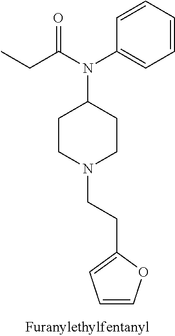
C1=COC(CCN2CCC(N(C(CC)=O)C3=CC=CC=C3)CC2)=C1
